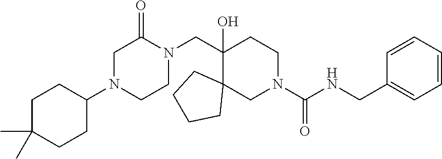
N1(C2CCC(C)(C)CC2)CC(=O)N(CC2(O)C3(CN(C(NCC4=CC=CC=C4)=O)CC2)CCCC3)CC1
